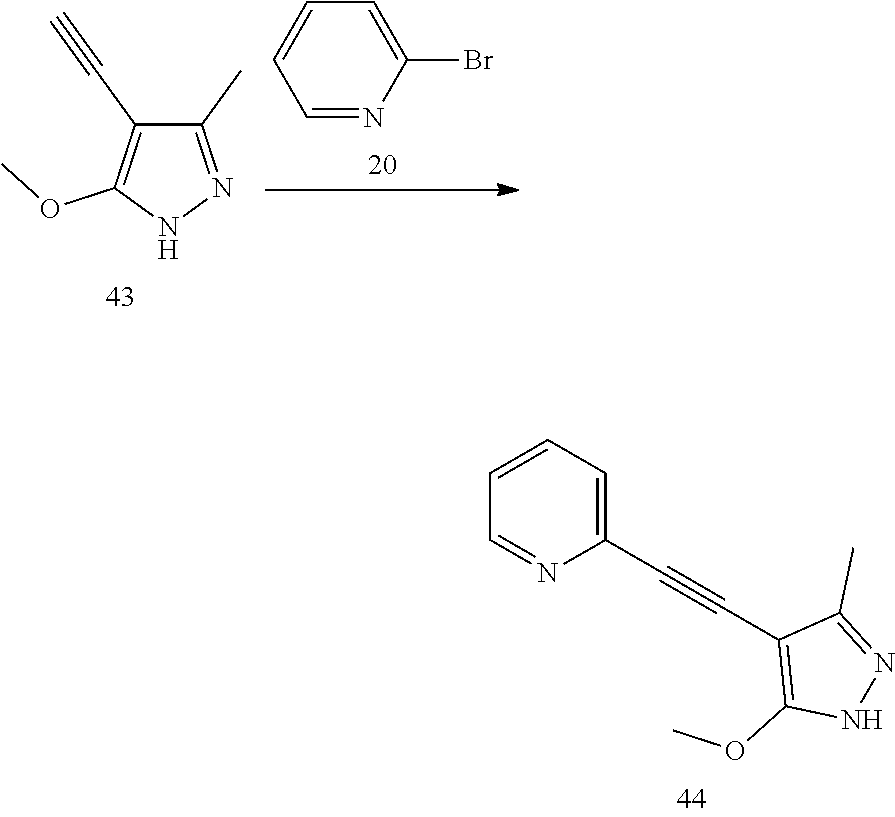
C1(C)=NNC(OC)=C1C#C.C1=C(Br)N=CC=C1.C1=CC=C(C#CC2=C(OC)NN=C2C)N=C1
